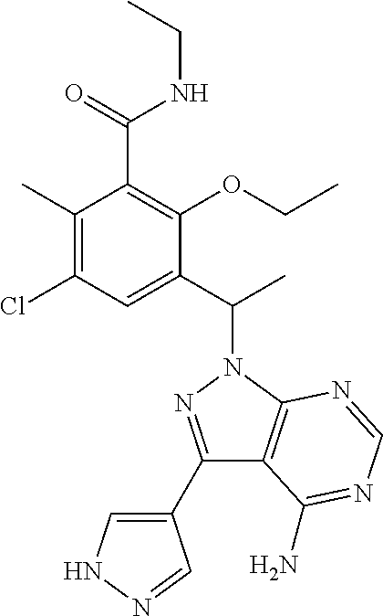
C1(C)=C(Cl)C=C(C(C)N2N=C(C3=CNN=C3)C3=C2N=CN=C3N)C(OCC)=C1C(=O)NCC
